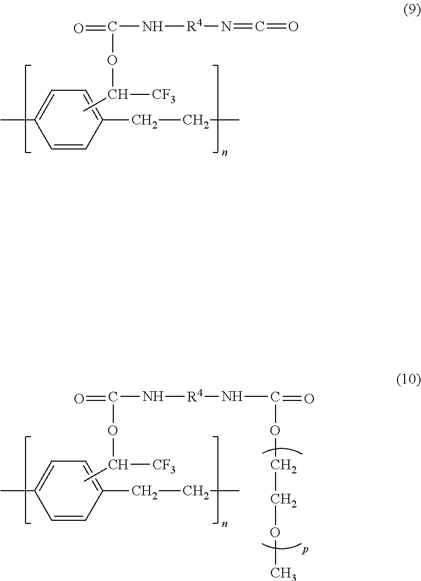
C1=CC(CCC)=CC=C1C.CC([CF3])OC(=O)N[R4]N=C=O.C1=CC(CCC)=CC=C1C.CC([CF3])OC(=O)N[R4]NC(=O)OCCOC
